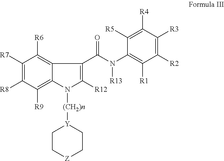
[(CH2)n]([Y]1CC[Z]CC1)N1C([R12])=C(C(N(C2=C([R1])C([R2])=C([R3])C([R4])=C2[R5])[R13])=O)C2=C([R6])C([R7])=C([R8])C([R9])=C12
